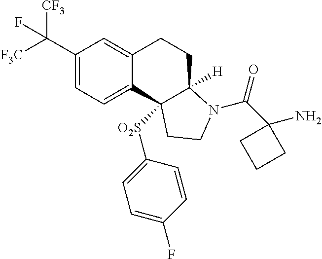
C(C1=CC=C2C(=C1)CCC1([H])C2([O2S]C2=CC=C(F)C=C2)CCN1C(=O)C1(N)CCC1)([F3C])([CF3])F
